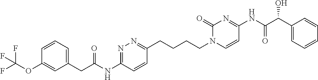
C1=CC=C(CC(=O)NC2=NN=C(CCCCN3C=CC(NC(C(C4=CC=CC=C4)O)=O)=NC3=O)C=C2)C=C1OC(F)(F)F
